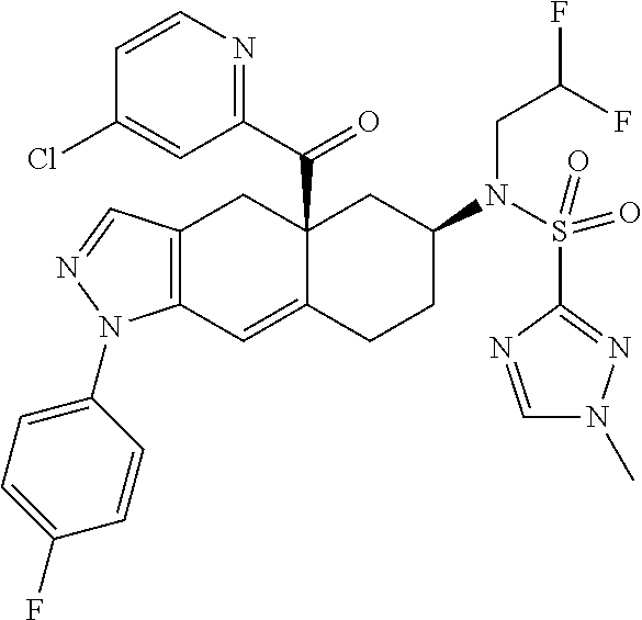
C12(C(C3=NC=CC(Cl)=C3)=O)C(=CC3=C(C1)C=NN3C1=CC=C(F)C=C1)CCC(N(S(C1=NN(C)C=N1)(=O)=O)CC(F)F)C2
